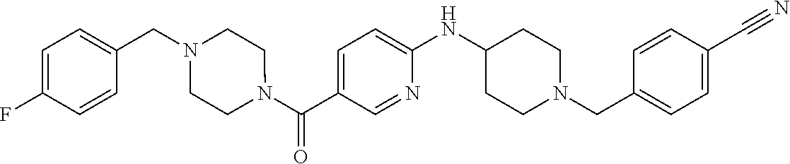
N(C1=CC=C(C(N2CCN(CC3=CC=C(F)C=C3)CC2)=O)C=N1)C1CCN(CC2=CC=C(C#N)C=C2)CC1
